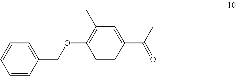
C1=CC(COC2=C(C)C=C(C(C)=O)C=C2)=CC=C1
